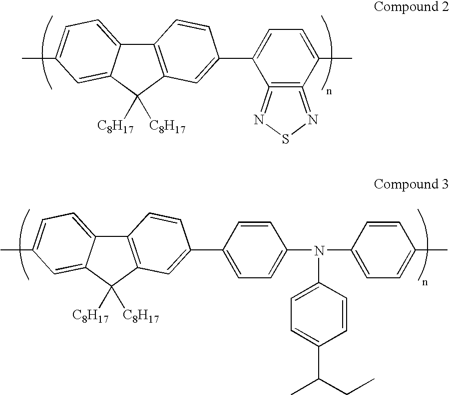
C12=C(C([C8H17])([C8H17])C3=CC(C)=CC=C13)C=C(C1=CC=C(C)C3=C1=NSN=3)C=C2.C12=C(C([C8H17])([C8H17])C3=CC(C)=CC=C13)C=C(C1=CC=C(N(C3=CC=C(C)C=C3)C3=CC=C(C(C)CC)C=C3)C=C1)C=C2
